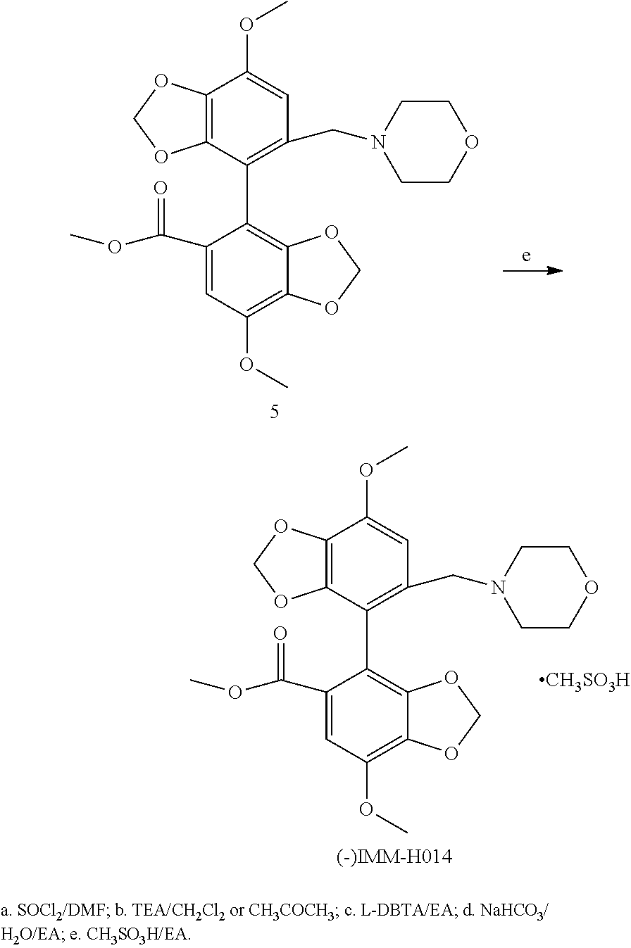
C12=C(C(C3=C4C(=C(OC)C=C3C(OC)=O)OCO4)=C(CN3CCOCC3)C=C1OC)OCO2.C12=C(C(C3=C4C(=C(OC)C=C3C(OC)=O)OCO4)=C(CN3CCOCC3)C=C1OC)OCO2.[CH3SO3H]
